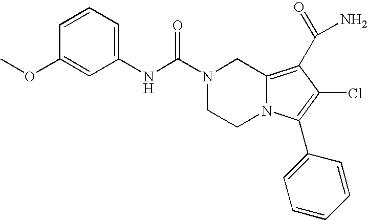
C1=CC=C(NC(N2CCN3C(=C(C(N)=O)C(Cl)=C3C3=CC=CC=C3)C2)=O)C=C1OC
